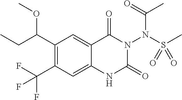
C1(C(OC)CC)=C(C(F)(F)F)C=C2C(=C1)C(=O)N(N(S(C)(=O)=O)C(C)=O)C(=O)N2
